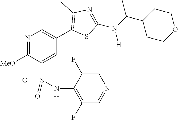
N1=C([MeO])C(S(NC2=C(F)C=NC=C2F)(=O)=O)=CC(C2=C(C)N=C(N(C(C3CCOCC3)C)[H])S2)=C1
